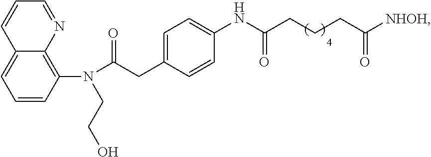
C1=CC(N(CCO)C(CC2=CC=C(NC(CCCC([NHOH])=O)=O)C=C2)=O)=C2C(=C1)C=CC=N2
